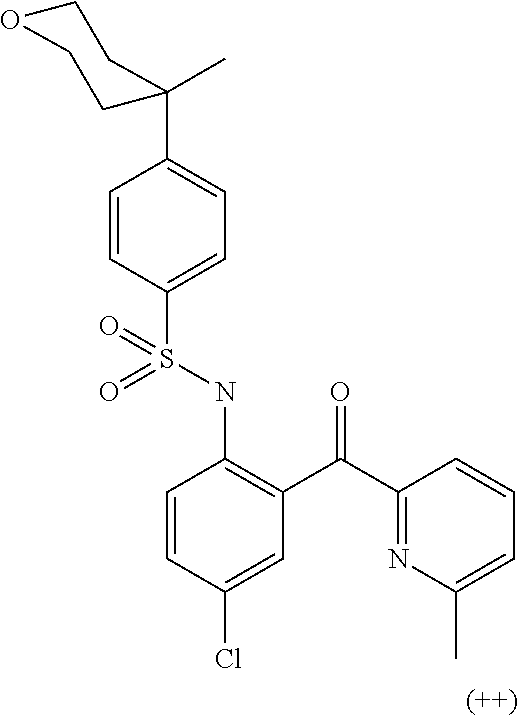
C1=CC(S(NC2=C(C(C3=NC(C)=CC=C3)=O)C=C(Cl)C=C2)(=O)=O)=CC=C1C1(C)CCOCC1
